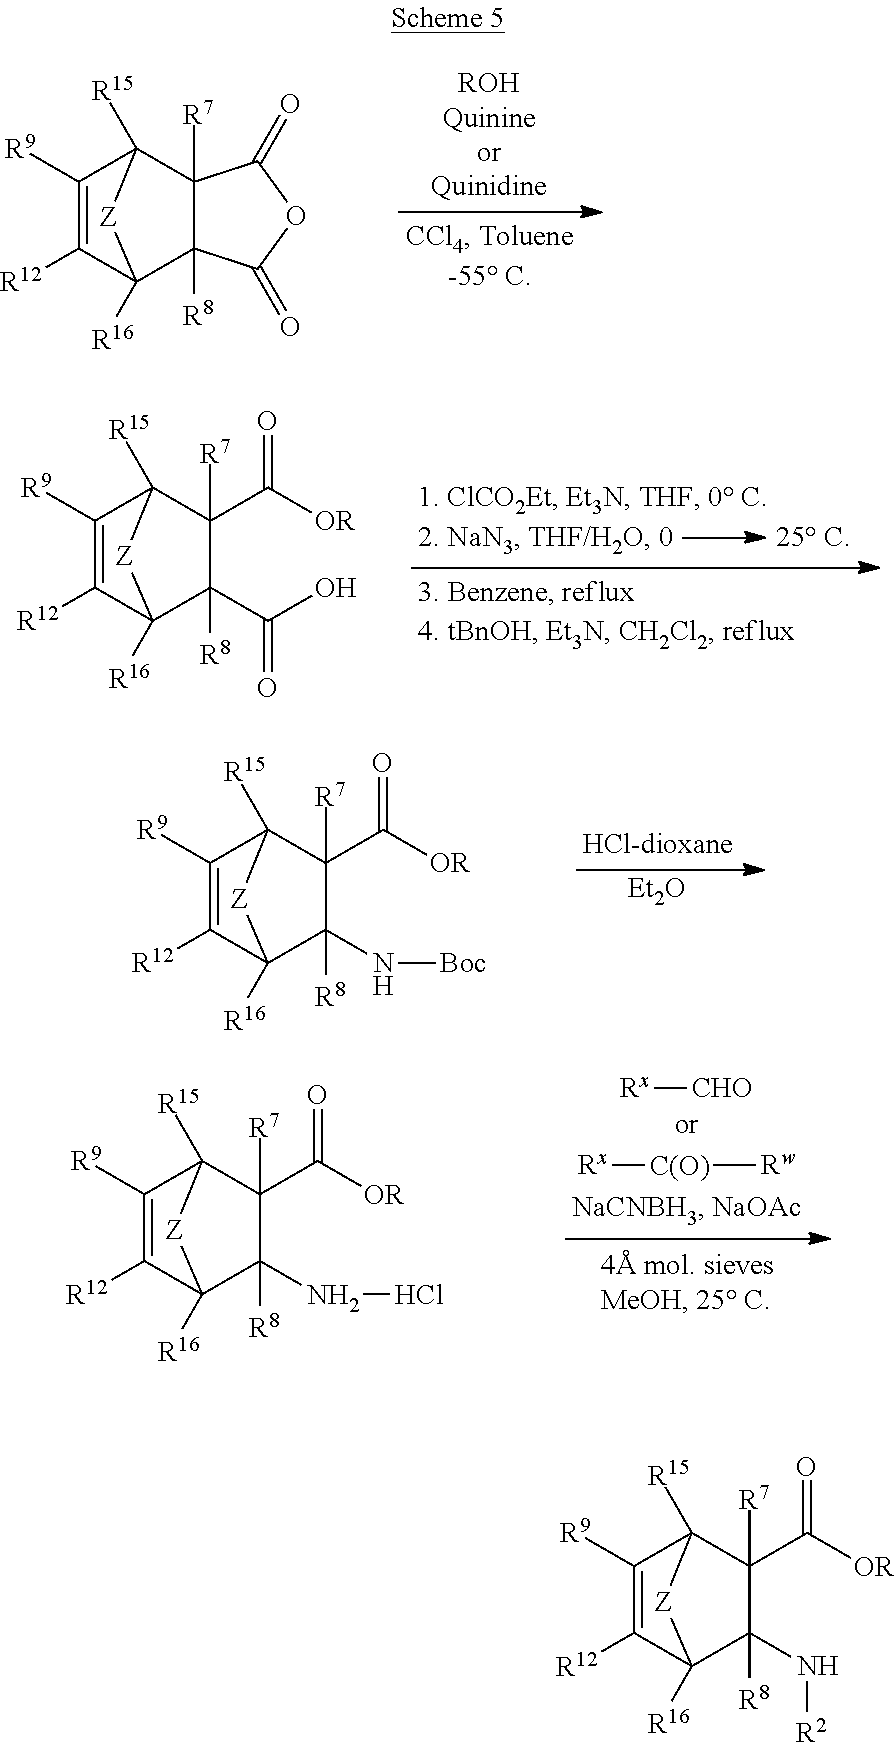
C1([R9])=C([R12])C2([R16])C3([R8])C([R7])(C1([R15])[Z]2)C(=O)OC3=O.C1([R9])=C([R12])C2([R16])C([R8])(C(O)=O)C([R7])(C([OR])=O)C1([R15])[Z]2.C1([R9])=C([R12])C2([R16])C([R8])(NCl)C([R7])(C([OR])=O)C1([R15])[Z]2.[Rx][CHO].[Rx][C(O)][Rw].C1([R9])=C([R12])C2([R16])C([R8])(N[R2])C([R7])(C([OR])=O)C1([R15])[Z]2.C1([R9])=C([R12])C2([R16])C([R8])(N[Boc])C([R7])(C([OR])=O)C1([R15])[Z]2.[Et2O]
